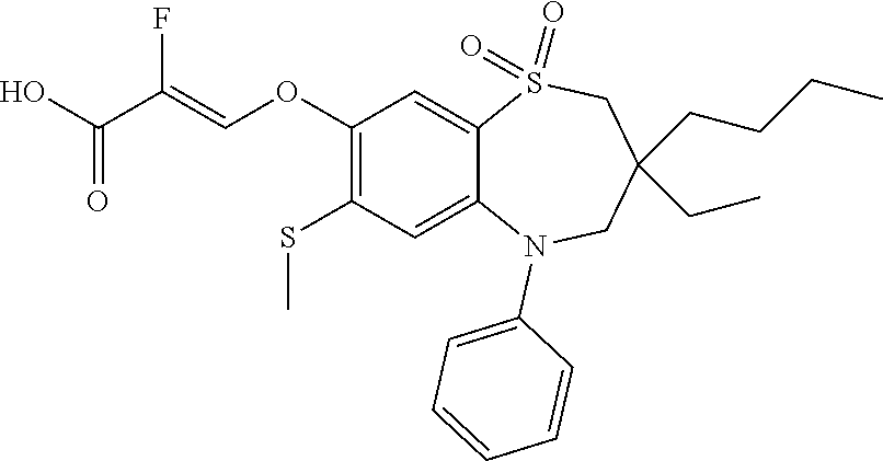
C1(OC=C(C(=O)O)F)=C(SC)C=C2C(=C1)S(=O)(=O)CC(CCCC)(CC)CN2C1=CC=CC=C1
